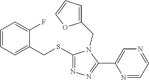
C1=CC=C(CSC2=NN=C(C3=CN=CC=N3)N2CC2=CC=CO2)C(F)=C1
